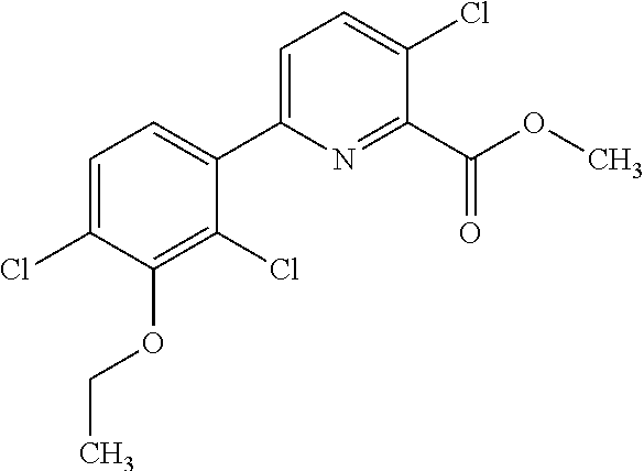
O(CC)C1=C(Cl)C(C2=CC=C(Cl)C(C(OC)=O)=N2)=CC=C1Cl
